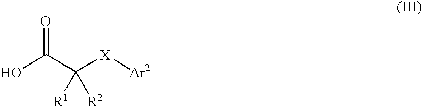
OC(C([X][Ar2])([R2])[R1])=O
